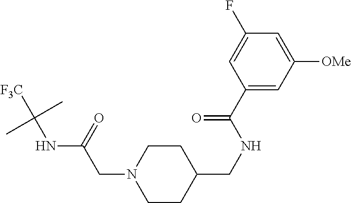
C1CC(CNC(C2=CC([OMe])=CC(F)=C2)=O)CCN1CC(NC([F3C])(C)C)=O
